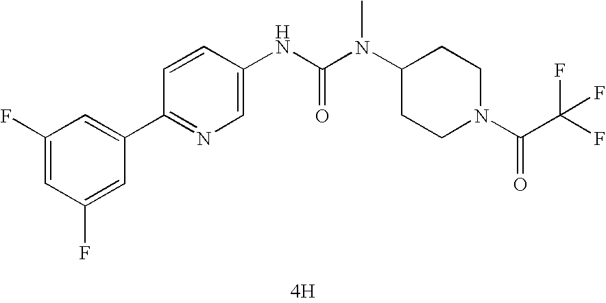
[4H].C1(C2=CC(F)=CC(F)=C2)=NC=C(NC(N(C2CCN(C(=O)C(F)(F)F)CC2)C)=O)C=C1
